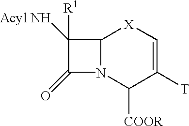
C12N(C([COOR])C([T])=C[X]1)C(=O)C2([R1])[Acyl NH]
